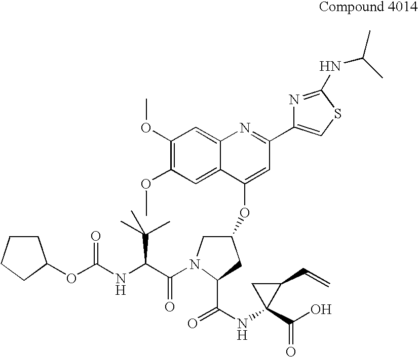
C1(OC)=C(OC)C=C2C(=C1)N=C(C1=CSC(NC(C)C)=N1)C=C2OC1CN(C(=O)C(C(C)(C)C)NC(OC2CCCC2)=O)C(C(=O)NC2(C(=O)O)C(C=C)C2)C1
